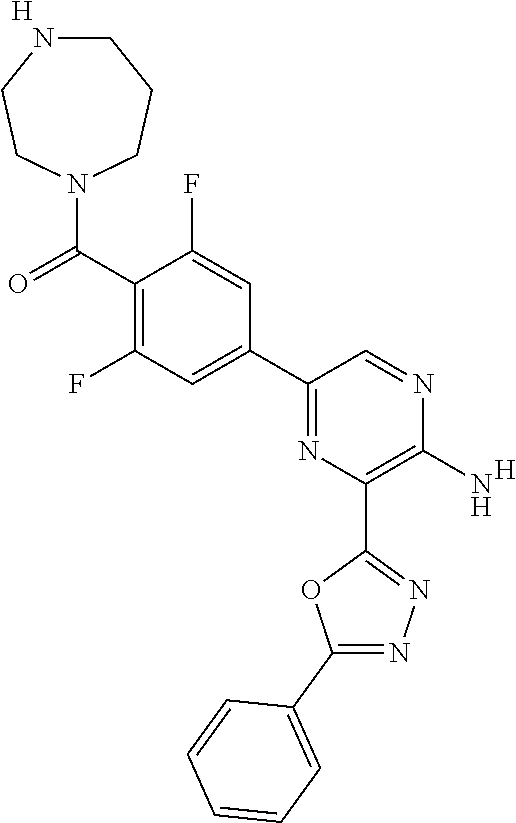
C1(C2=CC(F)=C(C(=O)N3CCCNCC3)C(F)=C2)=NC(C2=NN=C(C3=CC=CC=C3)O2)=C(N)N=C1.[H].[H]
